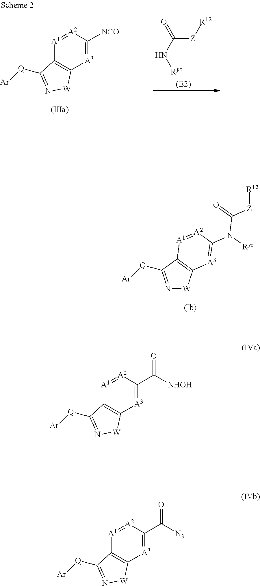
N1=C([Q][Ar])C2=C([W]1)[A3]=C(N([Ryz])C(=O)[Z][R12])[A2]=[A1]2.O=C(N[Ryz])[Z][R12].[A1]1=[A2]C([NCO])=[A3]C2=C1C([Q][Ar])=N[W]2.[A1]1=[A2]C(C([NHOH])=O)=[A3]C2=C1C([Q][Ar])=N[W]2.[A1]1=[A2]C(C([N3])=O)=[A3]C2=C1C([Q][Ar])=N[W]2
